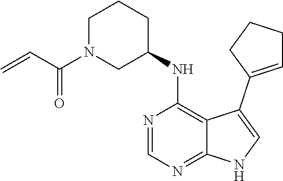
C1N(C(C=C)=O)CC(NC2=C3C(=NC=N2)NC=C3C2=CCCC2)CC1
